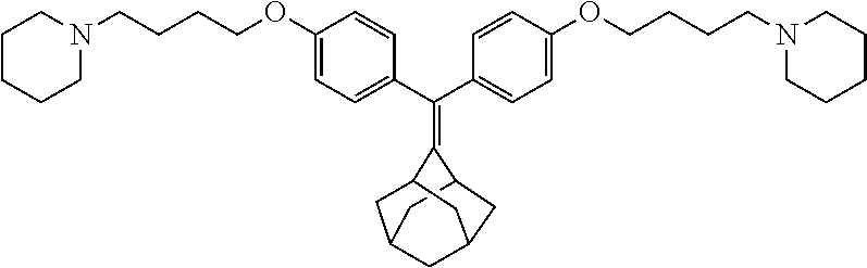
C(C1=CC=C(OCCCCN2CCCCC2)C=C1)(C1=CC=C(OCCCCN2CCCCC2)C=C1)=C1C2CC3CC(C2)CC1C3
